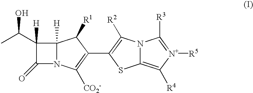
C1(C(C)O)([H])C(=O)N2C1([H])C([R1])C(C1=C([R2])N3C(=C([R4])[N+]([R5])=C3[R3])S1)=C2[CO2-]
